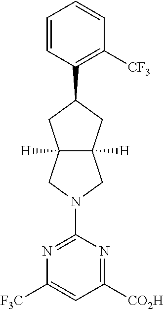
C1=CC(C2CC3([H])C([H])(C2)CN(C2=NC([F3C])=CC([CO2H])=N2)C3)=C([CF3])C=C1
